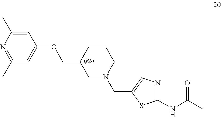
C1(COC2=CC(C)=NC(C)=C2)CN(CC2=CN=C(NC(C)=O)S2)CCC1
